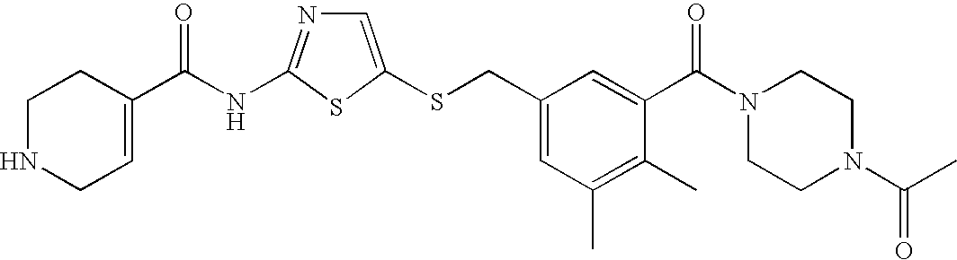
C1=C(SCC2=CC(C)=C(C)C(C(N3CCN(C(=O)C)CC3)=O)=C2)SC(NC(=O)C2=CCNCC2)=N1
